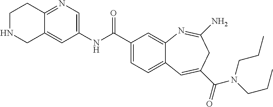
N1CC2=CC(NC(C3=CC=C4C(=C3)N=C(N)CC(C(=O)N(CCC)CCC)=C4)=O)=CN=C2CC1
